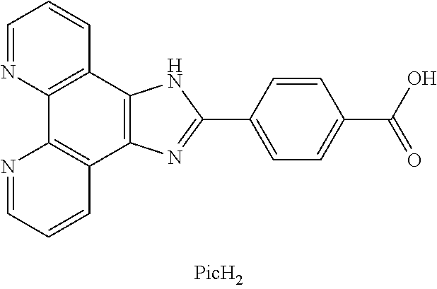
C1=NC2=C(C=C1)C1=C(C3=C2N=CC=C3)N=C(C2=CC=C(C(O)=O)C=C2)N1
